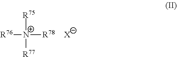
[R76][N+]([R77])([R75])[R78].[X]
